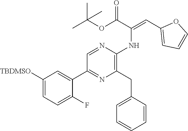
C1([TBDMSO])=CC=C(F)C(C2=NC(CC3=CC=CC=C3)=C(NC(=CC3=CC=CO3)C(OC(C)(C)C)=O)N=C2)=C1
